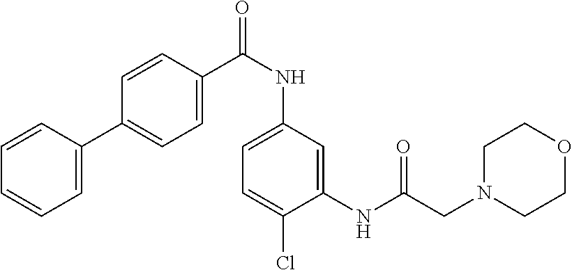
C1=C(C2=CC=C(C(NC3=CC=C(Cl)C(NC(CN4CCOCC4)=O)=C3)=O)C=C2)C=CC=C1
